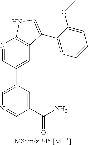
C1=C(C2=CC3=C(N=C2)NC=C3C2=CC=CC=C2OC)C=C(C(N)=O)C=N1
